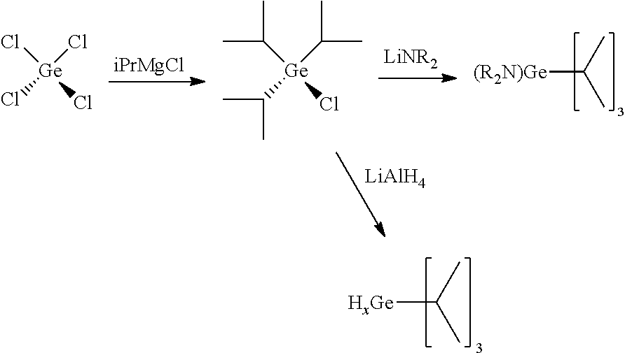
[HxGe]C(C)C.[iPrMgCl].[(R2N)Ge]C(C)C.[LiAlH4].Cl[Ge](Cl)(Cl)Cl.CC(C)[Ge](Cl)(C(C)C)C(C)C
